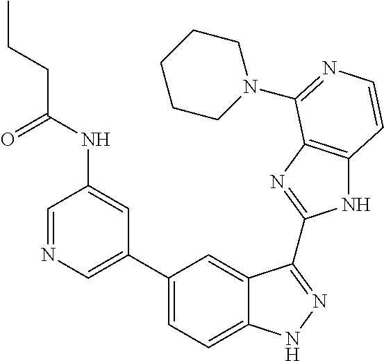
C1(C2=CN=CC(NC(CCC)=O)=C2)=CC=C2C(=C1)C(C1=NC3=C(N1)C=CN=C3N1CCCCC1)=NN2
